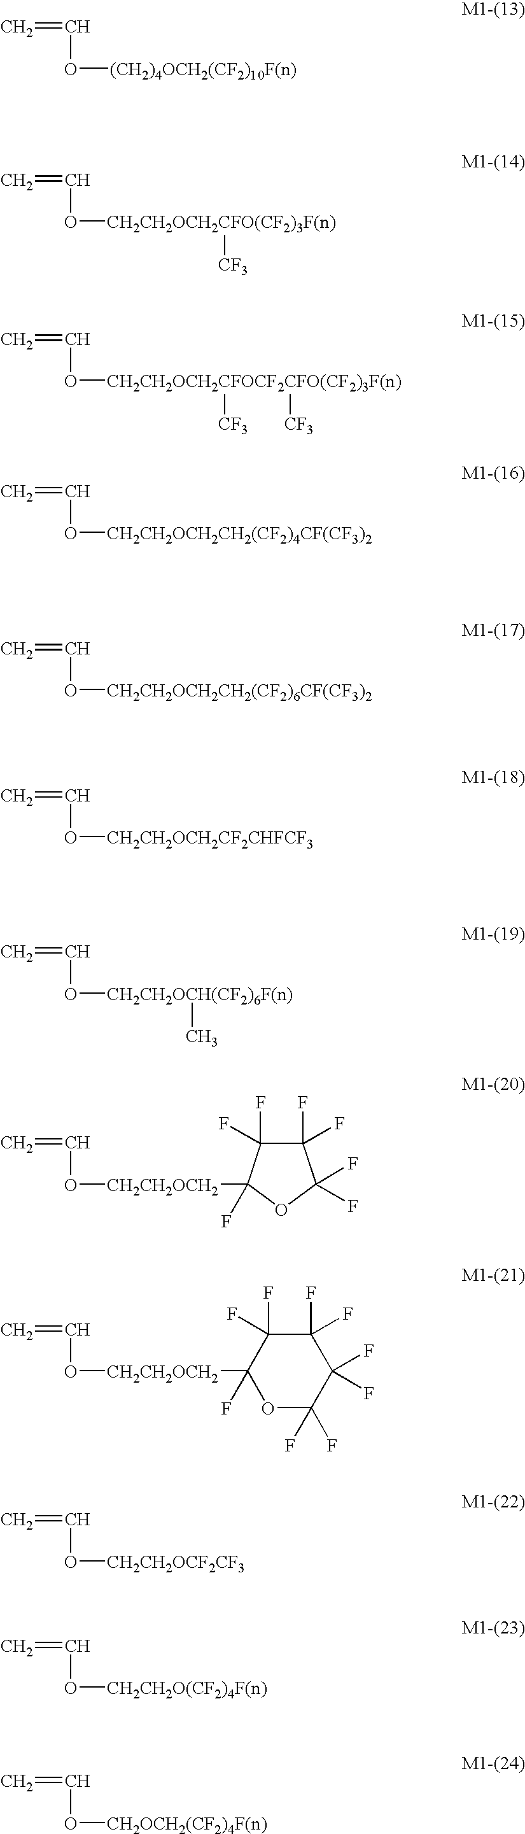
C=CO[CH2CH2OCH2]C1(F)C(F)(F)C(F)(F)C(F)(F)C(F)(F)O1.C=CO[CH2CH2OCF2CF3].C=CO[CH2CH2O(CF2)4F(n)].C=CO[CH2OCH2(CF2)4F(n)].C=CO[(CH2)4OCH2(CF2)10F(n)].C=CO[CH2CH2OCH2CFO(CF2)3F(n)][CF3].C=CO[CH2CH2OCH2CFOCF2CFO(CF2)3F(n)]([CF3])[CF3].C=CO[CH2CH2OCH2CH2(CF2)4CF(CF3)2].C=CO[CH2CH2OCH2CH2(CF2)6CF(CF3)2].C=CO[CH2CH2OCH2CF2CHFCF3].C=CO[CH2CH2OCH(CF2)6F(n)]C.C=CO[CH2CH2OCH2]C1(F)C(F)(F)C(F)(F)C(F)(F)O1
